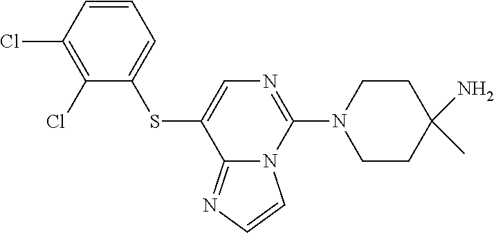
C1=CC(Cl)=C(Cl)C(SC2=CN=C(N3CCC(N)(C)CC3)N3C2=NC=C3)=C1
